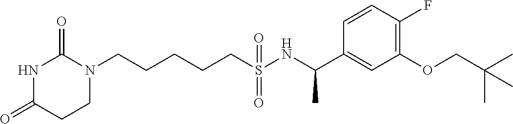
C(CCCS(NC(C1=CC(OCC(C)(C)C)=C(F)C=C1)C)(=O)=O)CN1C(=O)NC(=O)CC1
